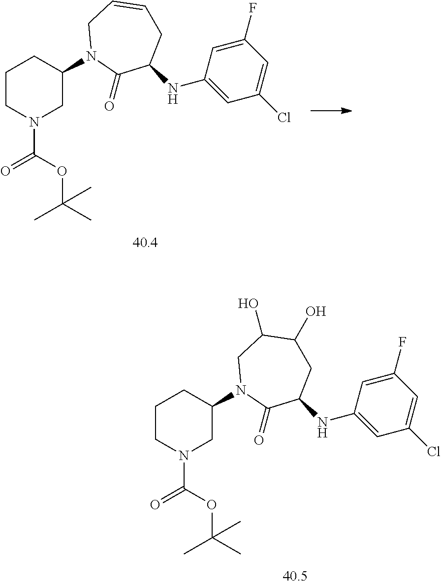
C1CN(C(OC(C)(C)C)=O)CC(N2C(=O)C(NC3=CC(Cl)=CC(F)=C3)CC=CC2)C1.C1CN(C(OC(C)(C)C)=O)CC(N2C(=O)C(NC3=CC(Cl)=CC(F)=C3)CC(O)C(O)C2)C1
